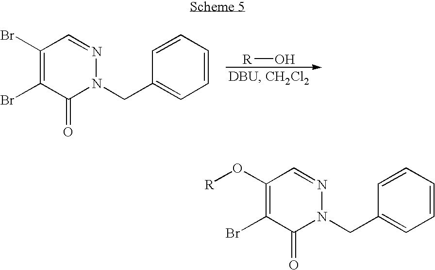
C1(Br)=C(Br)C(=O)N(CC2=CC=CC=C2)N=C1.[R]O.C1(O[R])=C(Br)C(=O)N(CC2=CC=CC=C2)N=C1
